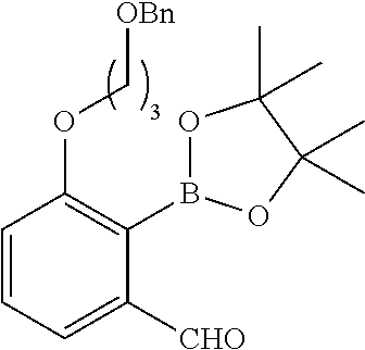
C1(OC[OBn])=C(B2OC(C)(C)C(C)(C)O2)C([CHO])=CC=C1
